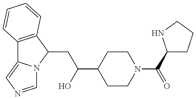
C12=C(C(CC(C3CCN(C(C4CCCN4)=O)CC3)O)N3C1=CN=C3)C=CC=C2
